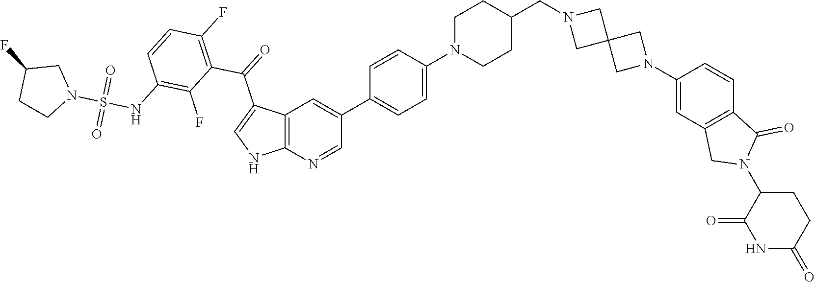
C12=C(N=CC(C3=CC=C(N4CCC(CN5CC6(C5)CN(C5=CC7=C(C=C5)C(=O)N(C5C(=O)NC(=O)CC5)C7)C6)CC4)C=C3)=C1)NC=C2C(=O)C1=C(F)C=CC(NS(N2CC(F)CC2)(=O)=O)=C1F
